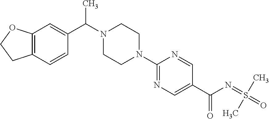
C12=C(C=C(C(C)N3CCN(C4=NC=C(C(=O)N=S(=O)(C)C)C=N4)CC3)C=C1)OCC2
